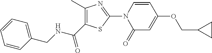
C1(C(NCC2=CC=CC=C2)=O)=C(C)N=C(N2C(=O)C=C(OCC3CC3)C=C2)S1
